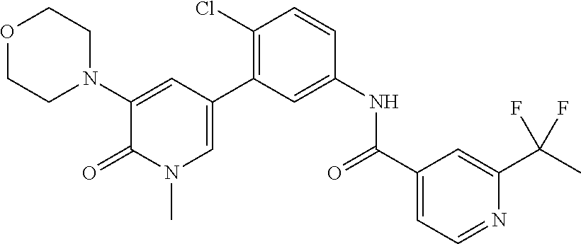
O1CCN(C2=CC(C3=C(Cl)C=CC(NC(=O)C4=CC=NC(C(F)(C)F)=C4)=C3)=CN(C)C2=O)CC1
